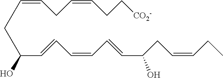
C(CC=CCC[CO2-])=CCC(C=CC=CC=CC(CC=CCC)O)O
